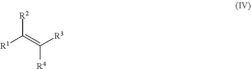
[R2]C(=C([R3])[R4])[R1]
